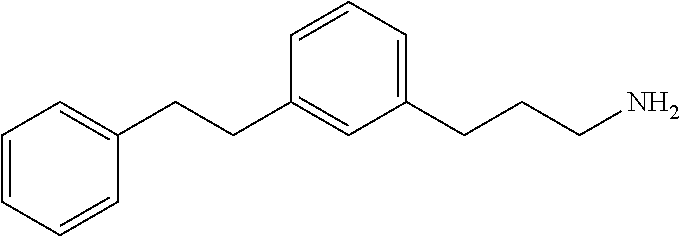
C1=CC=C(CCCN)C=C1CCC1=CC=CC=C1
